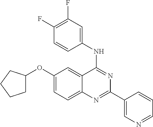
C1(OC2CCCC2)=CC=C2C(=C1)C(NC1=CC(F)=C(F)C=C1)=NC(C1=CN=CC=C1)=N2
